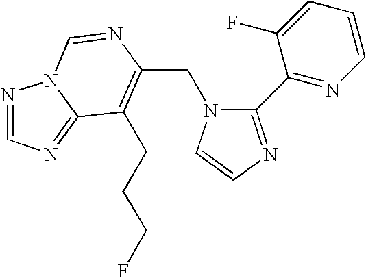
C(N1C(C2=NC=CC=C2F)=NC=C1)C1=C(CCCF)C2=NC=NN2C=N1
